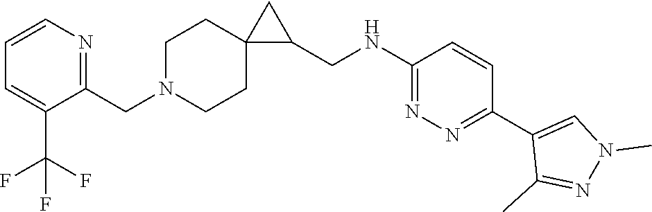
C1N(CC2=NC=CC=C2C(F)(F)F)CCC2(C1)C(CNC1=NN=C(C3=CN(C)N=C3C)C=C1)C2
